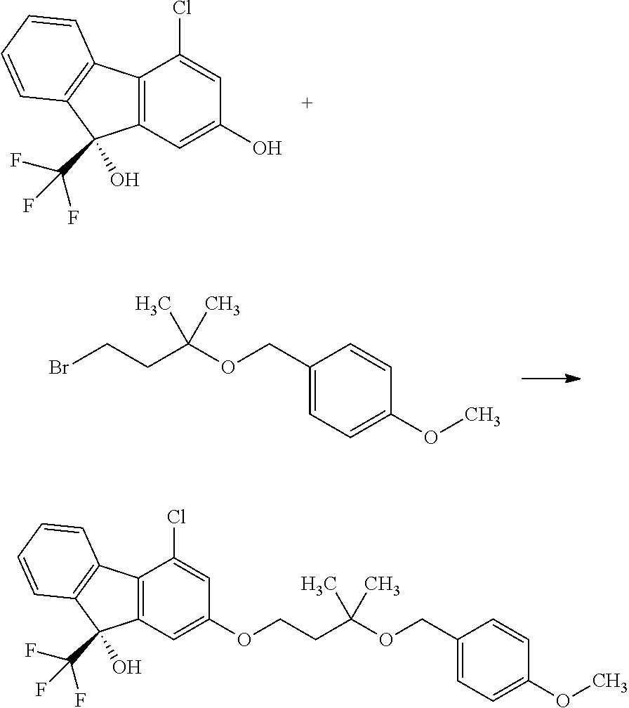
C12=C(C=C(O)C=C1Cl)C(O)(C(F)(F)F)C1=C2C=CC=C1.C1(COC(CCBr)(C)C)=CC=C(OC)C=C1.C12=C(C=C(OCCC(OCC3=CC=C(OC)C=C3)(C)C)C=C1Cl)C(O)(C(F)(F)F)C1=C2C=CC=C1
